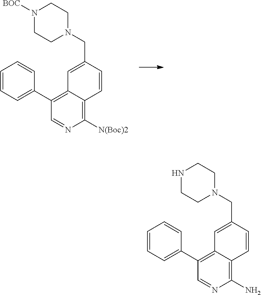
C1=NC([N(Boc)2])=C2C(=C1C1=CC=CC=C1)C=C(CN1CCN([BOC])CC1)C=C2.C1=NC(N)=C2C(=C1C1=CC=CC=C1)C=C(CN1CCNCC1)C=C2
